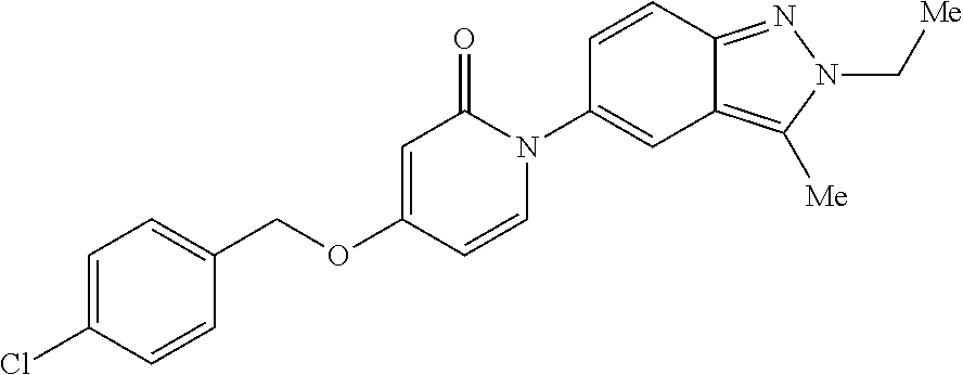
C1=C(Cl)C=CC(COC2=CC(=O)N(C3=CC4=C([Me])N(C[Me])N=C4C=C3)C=C2)=C1
